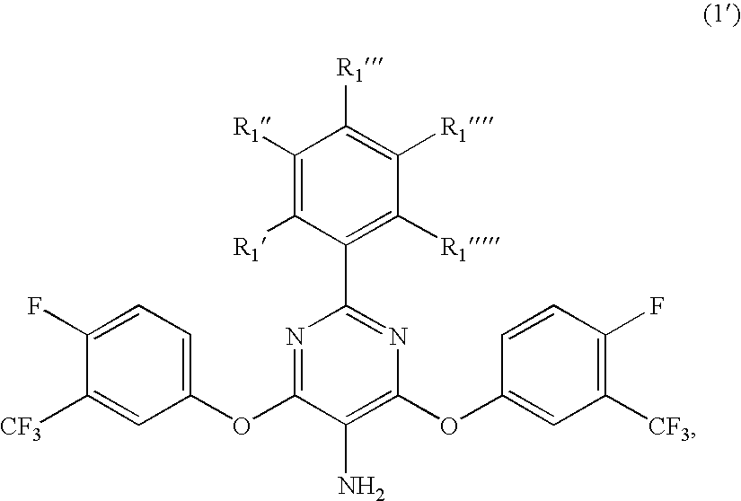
C1(F)=CC=C(OC2=NC(C3=C([R1])C([R1])=C([R1])C([R1])=C3[R1])=NC(OC3=CC([CF3])=C(F)C=C3)=C2N)C=C1[CF3]
